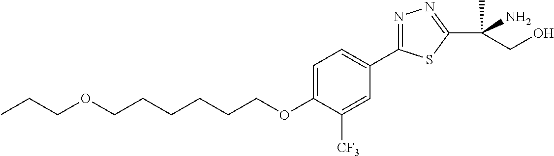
C(CCCCCOC1=CC=C(C2=NN=C(C(N)(C)CO)S2)C=C1[CF3])OCCC
